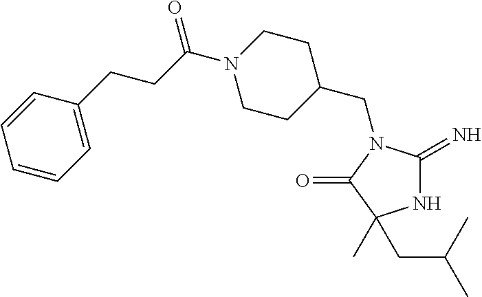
N1C(=N)N(CC2CCN(C(CCC3=CC=CC=C3)=O)CC2)C(=O)C1(C)CC(C)C
